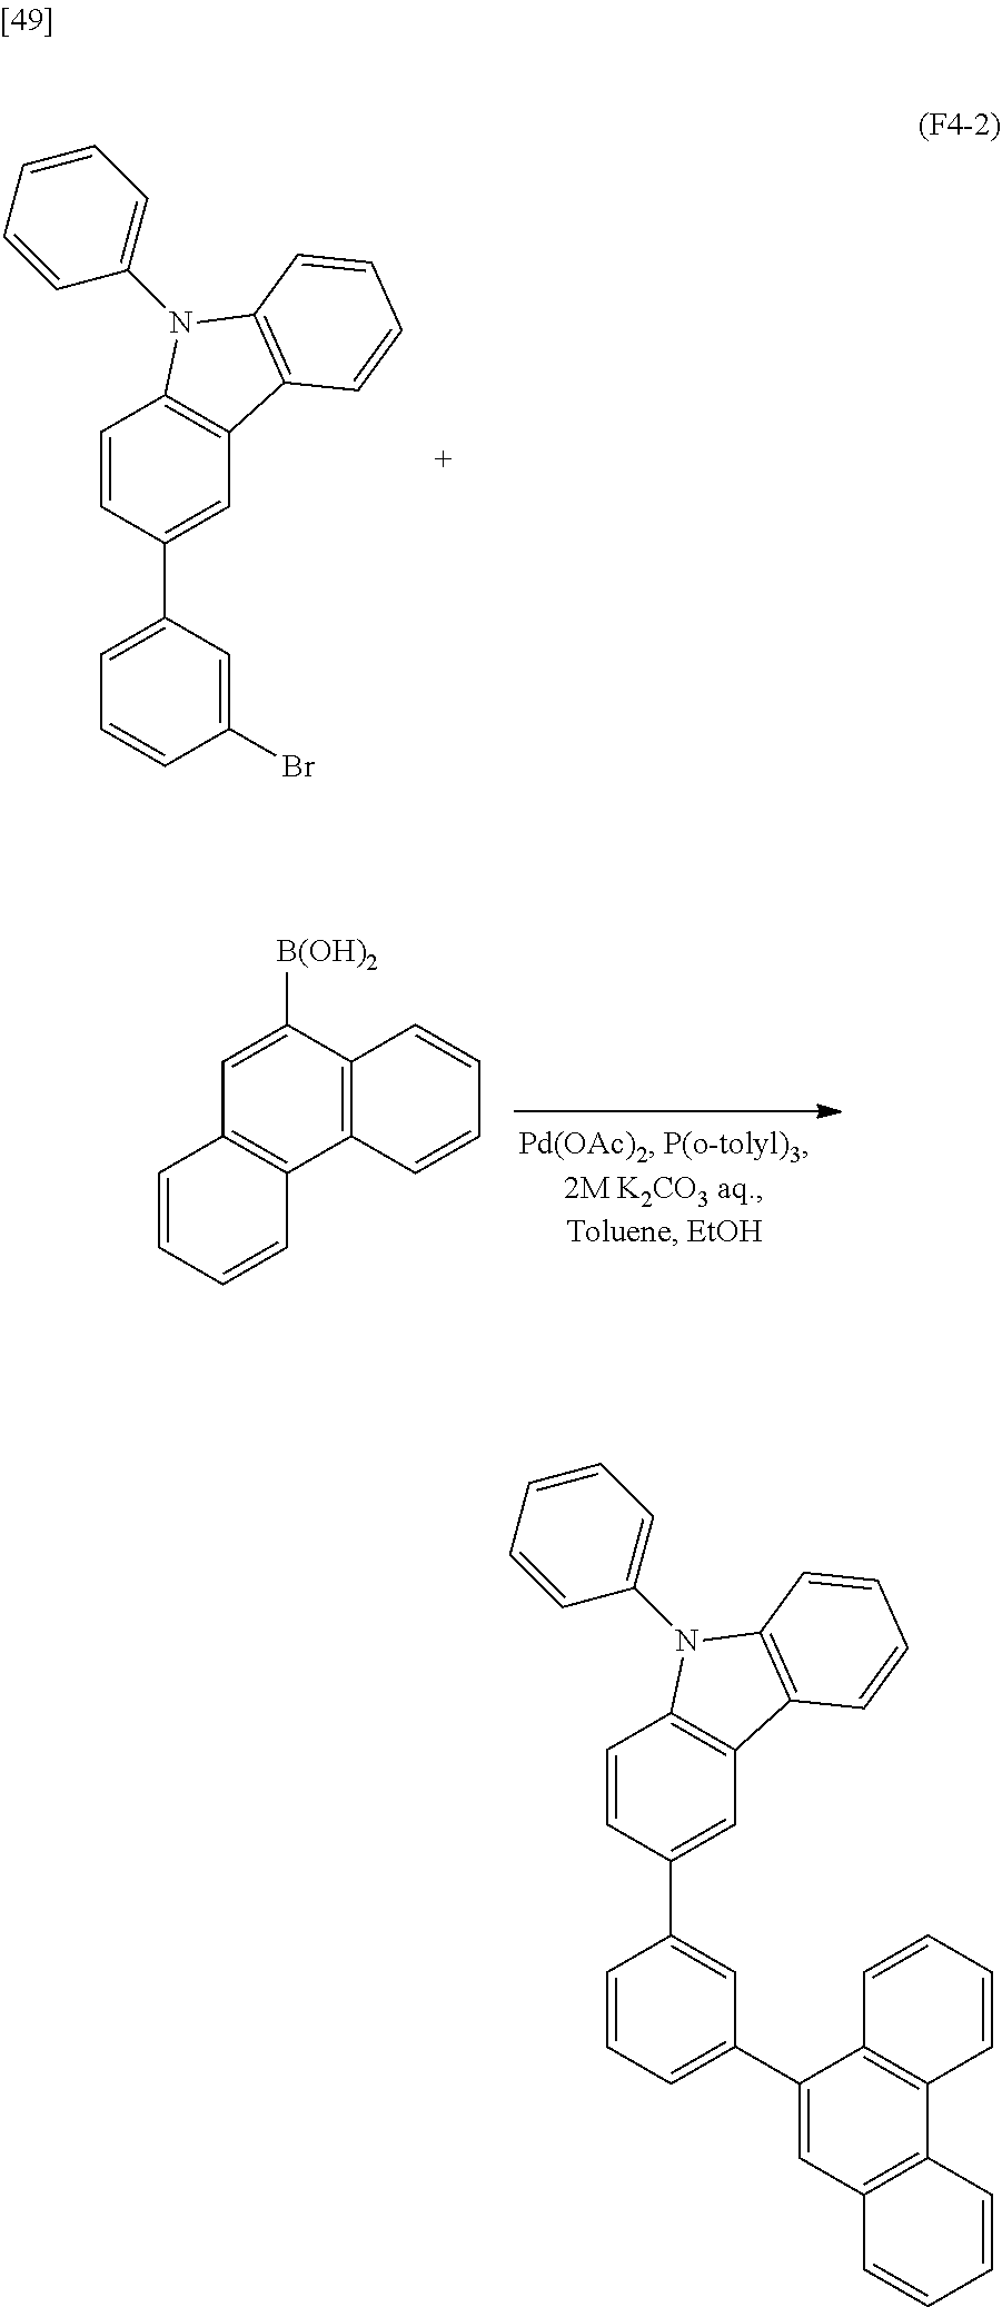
C12=C(C([B(OH)2])=CC3=C1C=CC=C3)C=CC=C2.C1(Br)=CC(C2=CC3=C(C=C2)N(C2=CC=CC=C2)C2=C3C=CC=C2)=CC=C1.C1(C2=CC3=C(C4=C2C=CC=C4)C=CC=C3)=CC=CC(C2=CC3=C(C=C2)N(C2=CC=CC=C2)C2=C3C=CC=C2)=C1
